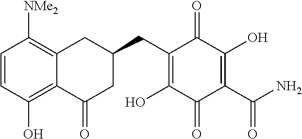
C1=CC(O)=C2C(=C1[NMe2])CC(CC1=C(O)C(=O)C(C(N)=O)=C(O)C1=O)CC2=O
